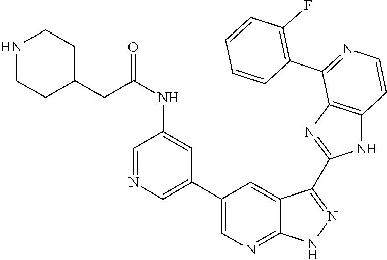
C1=NC=C(C2=CN=C3C(=C2)C(C2=NC4=C(N2)C=CN=C4C2=C(F)C=CC=C2)=N[N H]3)C=C1NC(=O)CC1CCNCC1
